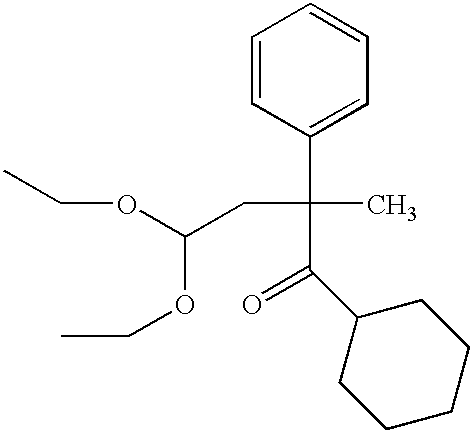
C1(C(C)(C(C2CCCCC2)=O)CC(OCC)OCC)=CC=CC=C1
